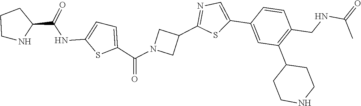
N1CCCC1C(NC1=CC=C(C(N2CC(C3=NC=C(C4=CC(C5CCNCC5)=C(CNC(=O)C)C=C4)S3)C2)=O)S1)=O
